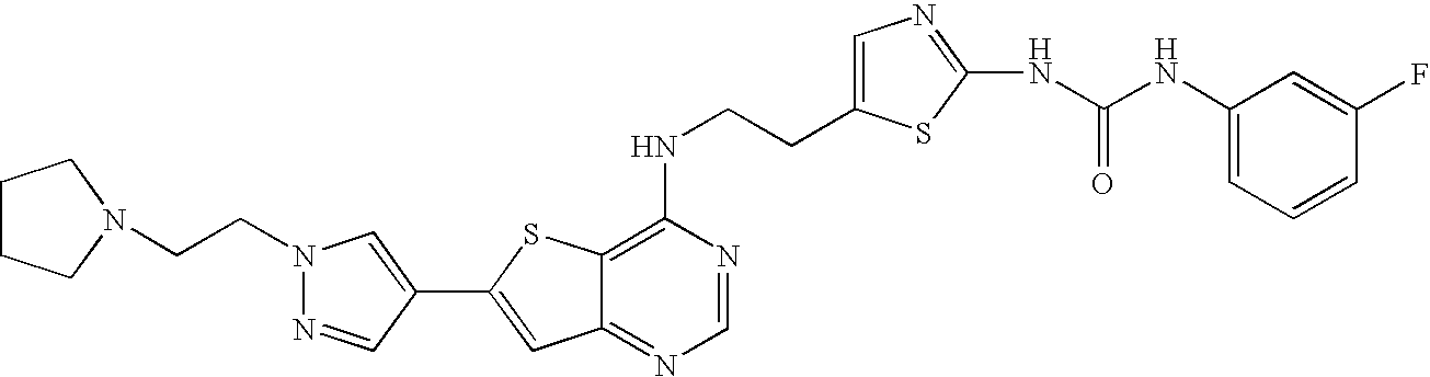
C1(NCCC2=CN=C(NC(NC3=CC=CC(F)=C3)=O)S2)=C2C(=NC=N1)C=C(C1=CN(CCN3CCCC3)N=C1)S2
